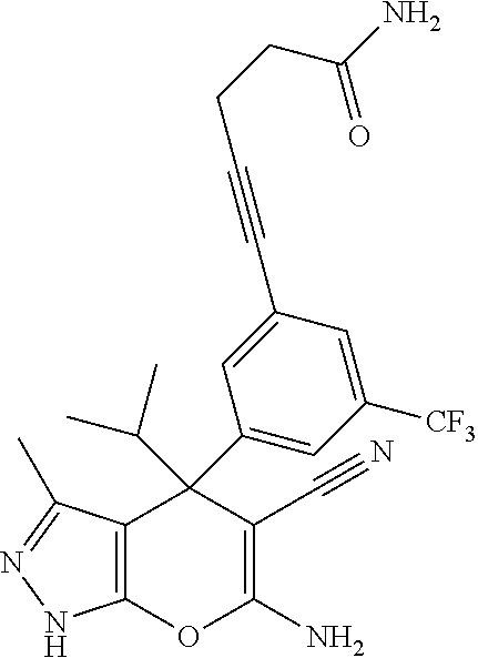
C12=C(C(C)=NN1)C(C1=CC([CF3])=CC(C#CCCC(N)=O)=C1)(C(C)C)C(C#N)=C(N)O2
